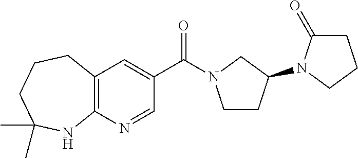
C(C1=CC2=C(N=C1)NC(C)(C)CCC2)(=O)N1CCC(N2C(=O)CCC2)C1
